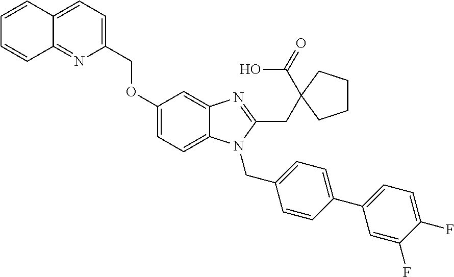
O(C1=CC=C2C(=C1)N=C(CC1(C(=O)O)CCCC1)N2CC1=CC=C(C2=CC=C(F)C(F)=C2)C=C1)CC1=CC=C2C(=N1)C=CC=C2
